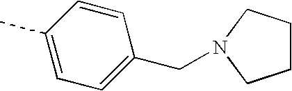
C1CCN(CC2=CC=C(C)C=C2)C1
